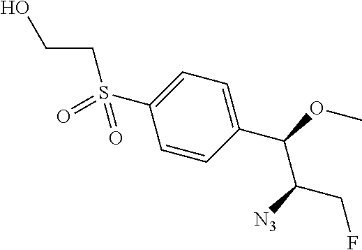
S(C1=CC=C(C(OC)C([N3])CF)C=C1)(=O)(CCO)=O
